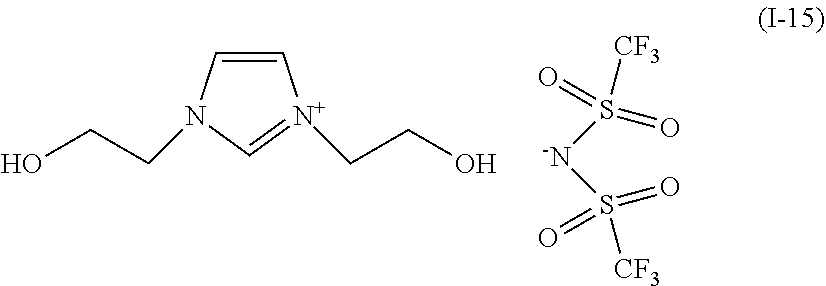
S([-N]S([CF3])(=O)=O)(=O)(=O)[CF3].C1=CN(CCO)C=[N+]1CCO
